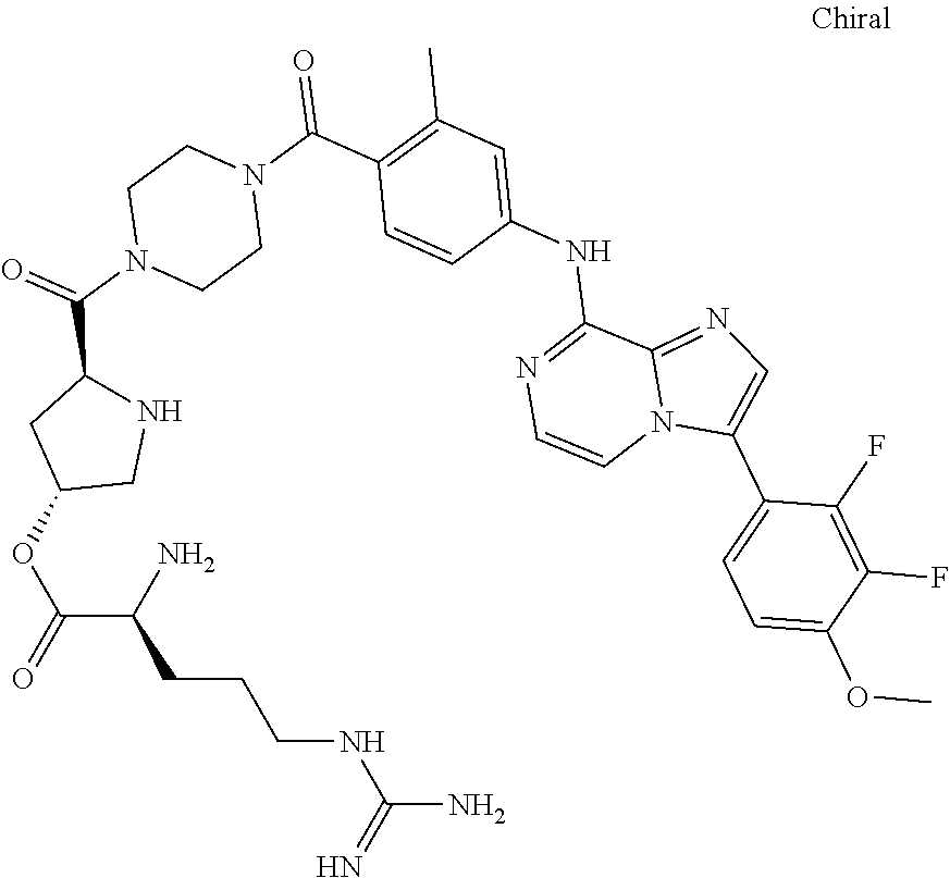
C(C(N)CCCNC(=N)N)(OC1CNC(C(N2CCN(C(C3=C(C)C=C(NC4=NC=CN5C4=NC=C5C4=CC=C(OC)C(F)=C4F)C=C3)=O)CC2)=O)C1)=O
